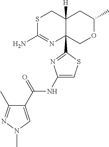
S1C(N)=NC2(C3=NC(NC(C4=CN(C)N=C4C)=O)=CS3)C([H])(C1)CC(C)OC2
